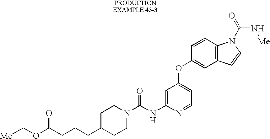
[Me]COC(CCCC1CCN(C(NC2=CC(OC3=CC4=C(C=C3)N(C(=O)N[Me])C=C4)=CC=N2)=O)CC1)=O
